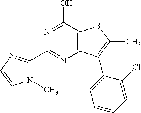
C1(C2=NC3=C(C(O)=N2)SC(C)=C3C2=CC=CC=C2Cl)=NC=CN1C
